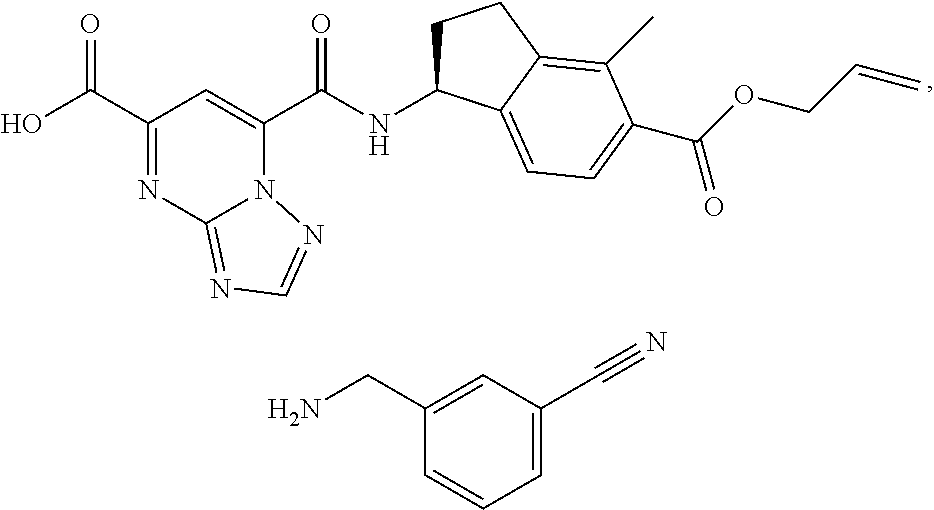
C1(C(=O)O)=NC2=NC=NN2C(C(=O)NC2CCC3=C(C)C(C(=O)OCC=C)=CC=C23)=C1.C1(CN)=CC(C#N)=CC=C1
